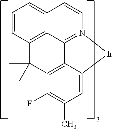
C1=CC2=C3C(=C1)C=CN1=C3C3=C(C(F)=C(C)C=C3[Ir]1)C2(C)C
